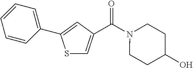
S1C=C(C(N2CCC(O)CC2)=O)C=C1C1=CC=CC=C1
